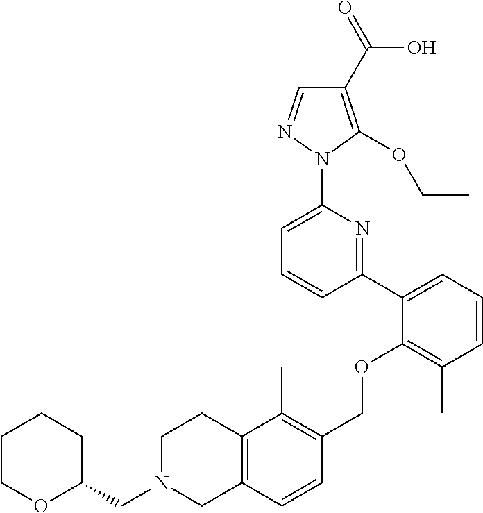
C1(C2=CC=CC(C)=C2OCC2=C(C)C3=C(C=C2)CN(CC2CCCCO2)CC3)=NC(N2N=CC(C(=O)O)=C2OCC)=CC=C1
